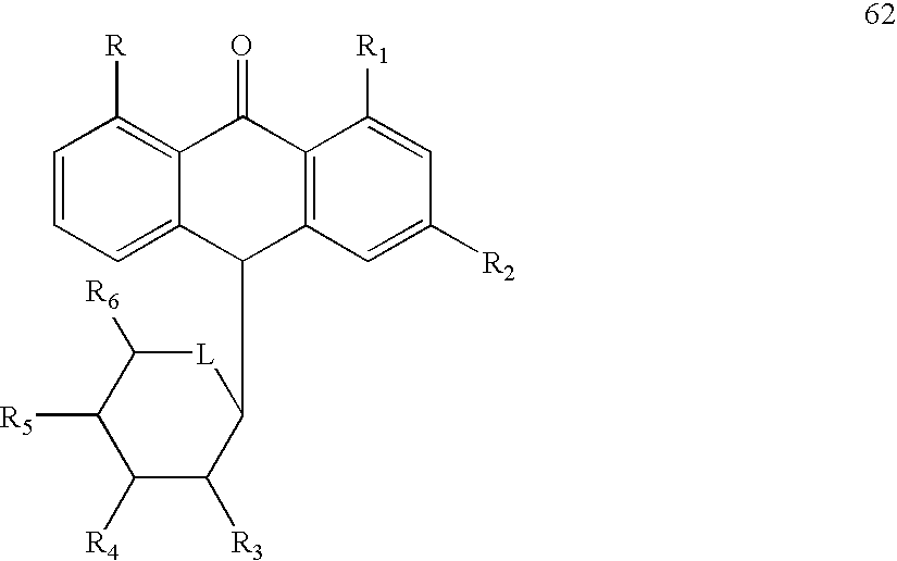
C1=CC=C2C(=C1[R])C(=O)C1=C(C2C2[L]C([R6])C([R5])C([R4])C2[R3])C=C([R2])C=C1[R1]
